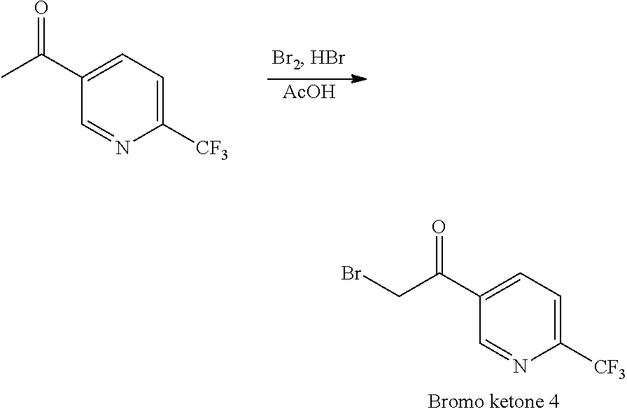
C1(C(C)=O)=CC=C([CF3])N=C1.[AcOH].C1(C(CBr)=O)=CC=C([CF3])N=C1
